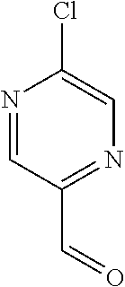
O=CC1=NC=C(Cl)N=C1
